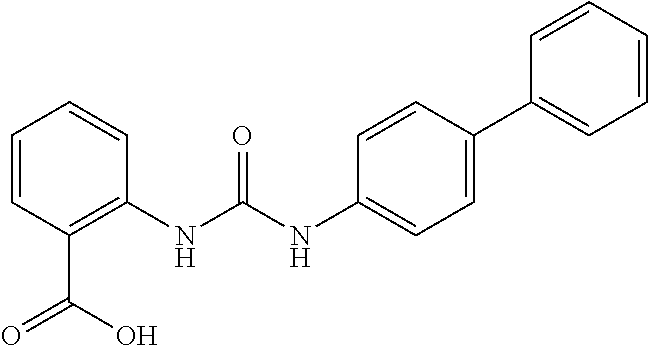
C1=CC(C(=O)O)=C(NC(NC2=CC=C(C3=CC=CC=C3)C=C2)=O)C=C1
